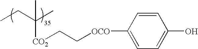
CCC(C)([CO2]CC[OCO]C1=CC=C(O)C=C1)C
